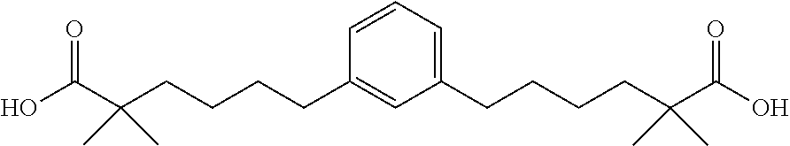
C1=CC=C(CCCCC(C(=O)O)(C)C)C=C1CCCCC(C(O)=O)(C)C
